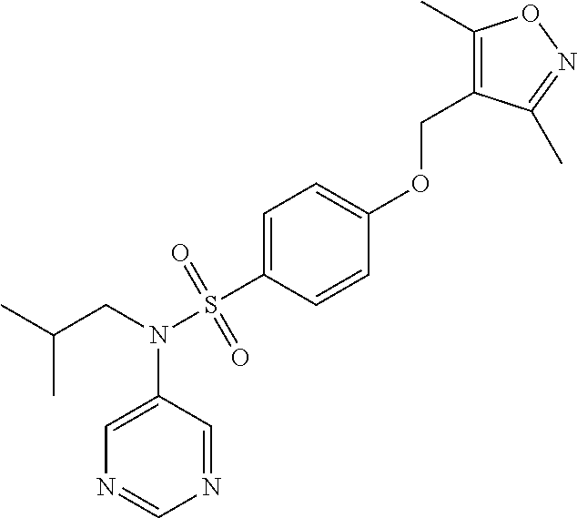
C1=C(OCC2=C(C)ON=C2C)C=CC(S(N(CC(C)C)C2=CN=CN=C2)(=O)=O)=C1
